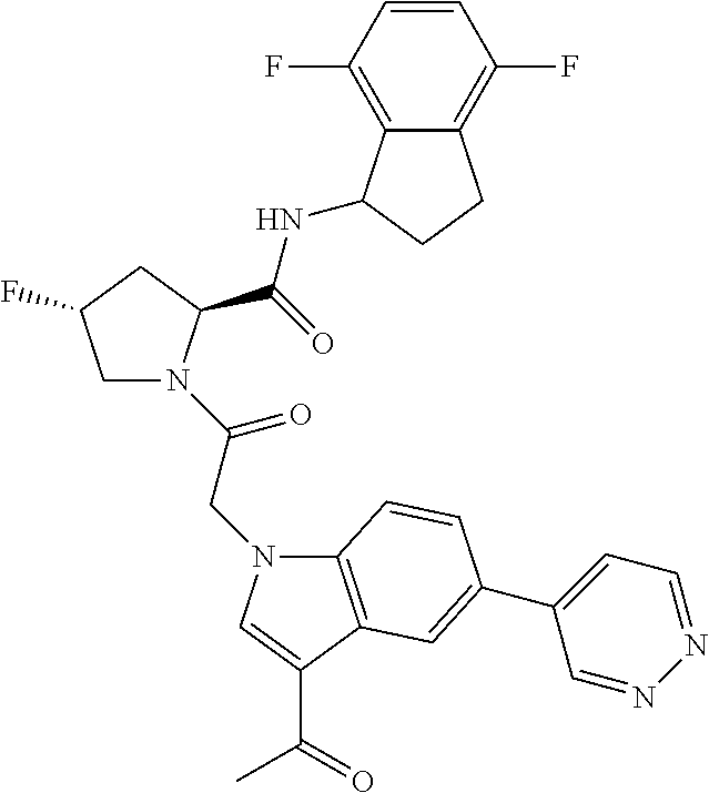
C1N(C(CN2C3=C(C(C(=O)C)=C2)C=C(C2=CC=NN=C2)C=C3)=O)C(C(=O)NC2C3=C(F)C=CC(F)=C3CC2)CC1F
